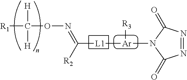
C([R2])([L1][Ar]([R3])N1C(=O)N=NC1=O)=NOC([R1])([H])[H]
